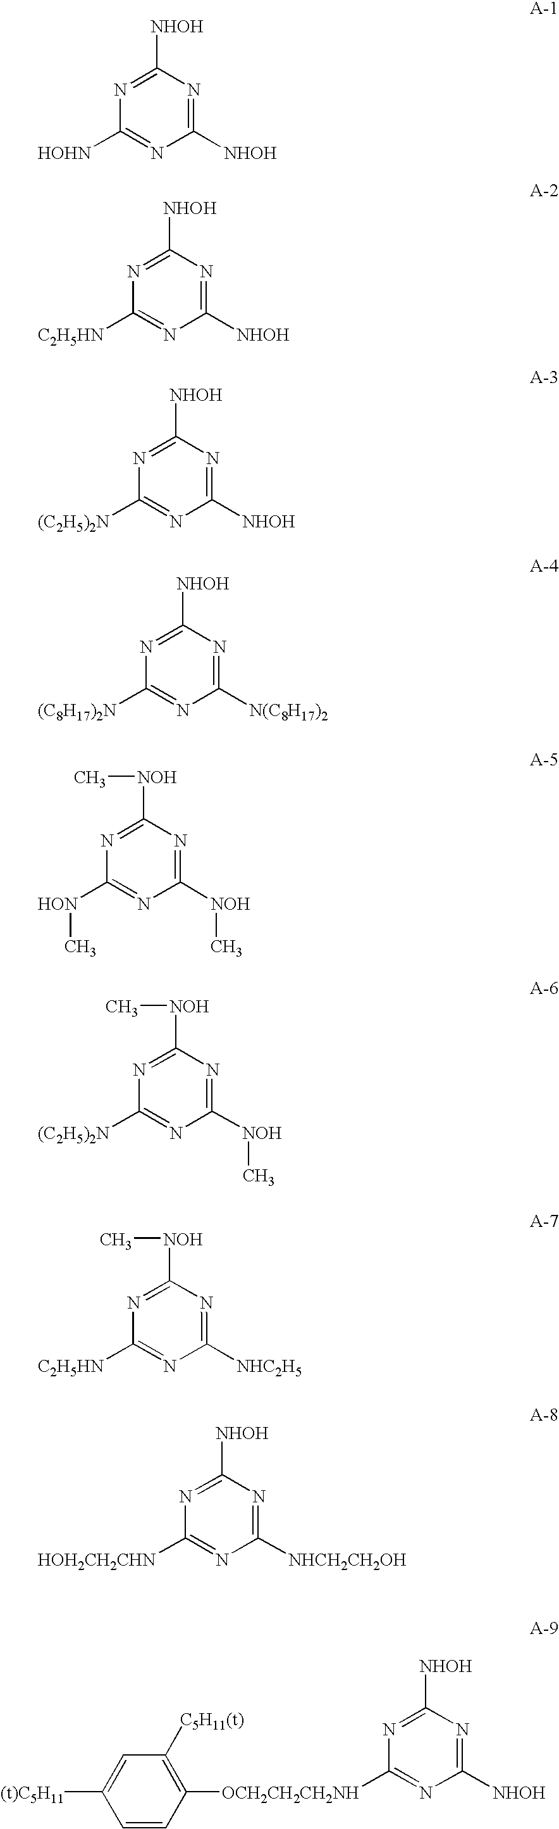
N1=C([NHOH])N=C([NHOH])N=C1[HOHN].N1=C([NHOH])N=C([NHOH])N=C1[C2H5HN].N1=C([NHOH])N=C([NHOH])N=C1[(C2H5)2N].N1=C([NHOH])N=C([N(C8H17)2])N=C1[(C8H17)2N].N1=C([NOH]C)N=C([NOH]C)N=C1[HON]C.N1=C([NOH]C)N=C([NOH]C)N=C1[(C2H5)2N].N1=C([NOH]C)N=C([NHC2H5])N=C1[C2H5HN].N1=C([NHOH])N=C([NHCH2CH2OH])N=C1[HOH2CH2CHN].N1=C([NHOH])N=C([NHOH])N=C1[OCH2CH2CH2NH]C1=C([C5H11(t)])C=C([(t)C5H11])C=C1
